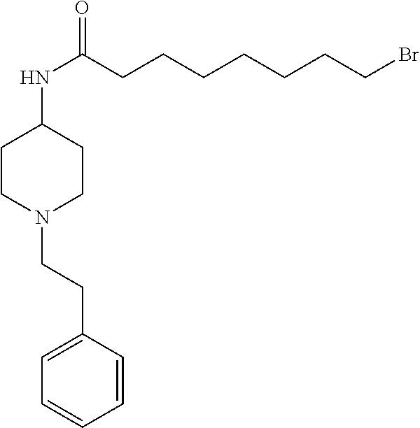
C1CN(CCC2=CC=CC=C2)CCC1NC(CCCCCCCBr)=O
